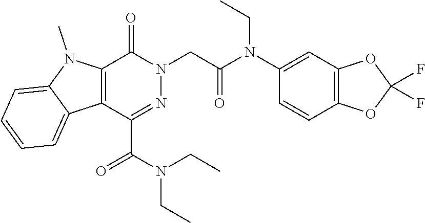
C12=C(C(C(N(CC)CC)=O)=NN(CC(N(C3=CC4=C(C=C3)OC(F)(F)O4)CC)=O)C1=O)C1=CC=CC=C1N2C
